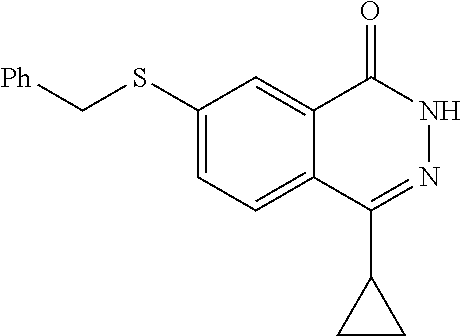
C1(SC[Ph])=CC=C2C(=C1)C(=O)NN=C2C1CC1
